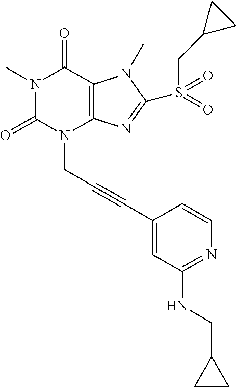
N1(C)C(=O)N(CC#CC2=CC(NCC3CC3)=NC=C2)C2=C(C1=O)N(C)C(S(CC1CC1)(=O)=O)=N2
